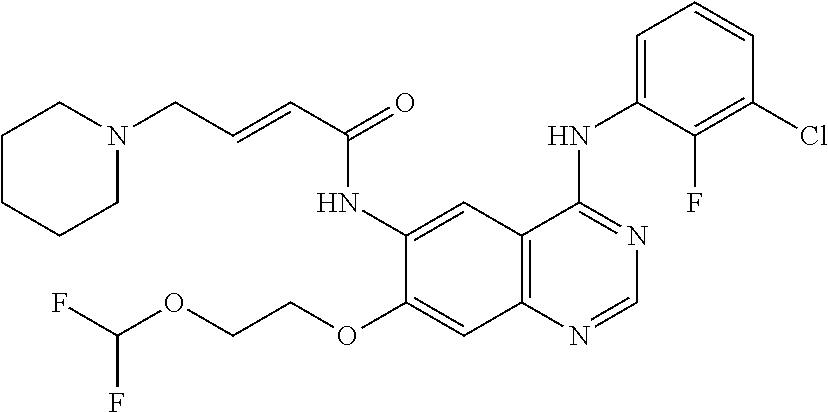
FC(OCCOC1=CC2=C(C=C1NC(C=CCN1CCCCC1)=O)C(NC1=CC=CC(Cl)=C1F)=NC=N2)F
